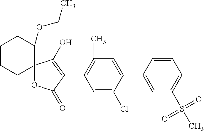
C12(OC(=O)C(C3=C(C)C=C(C4=CC(S(C)(=O)=O)=CC=C4)C(Cl)=C3)=C1O)C(OCC)CCCC2
